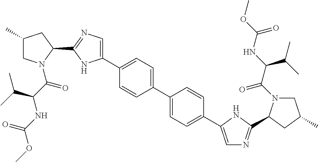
C1(C2=CN=C(C3CC(C)CN3C(C(C(C)C)NC(OC)=O)=O)N2)=CC=C(C2=CC=C(C3=CN=C(C4N(C(=O)C(NC(OC)=O)C(C)C)CC(C)C4)N3)C=C2)C=C1
